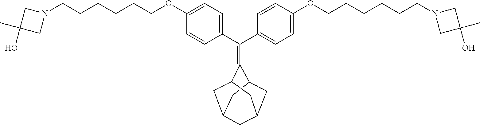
C1=CC(C(C2=CC=C(OCCCCCCN3CC(C)(O)C3)C=C2)=C2C3CC4CC(CC2C4)C3)=CC=C1OCCCCCCN1CC(C)(O)C1
